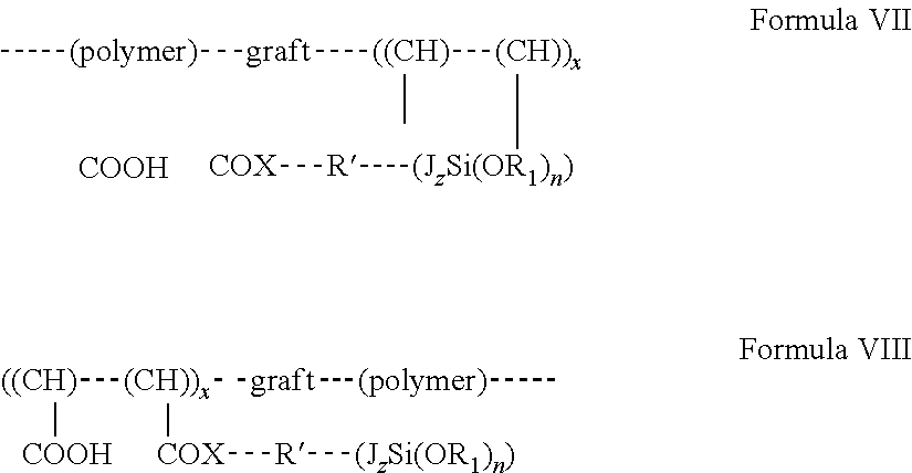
C[(polymer)][graft][((CH)]([(CH))x][(JzSi(OR1)n)][R][COX])C.[COOH].[((CH)]([(CH))x]([graft][(polymer)]C)[COX][R][(JzSi(OR1)n)])[COOH]
